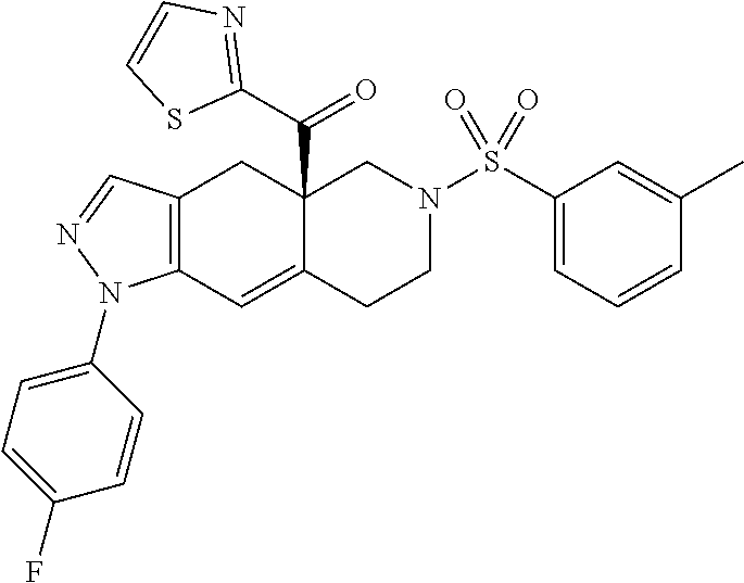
C12=C(C=C3C(C(C4=NC=CS4)=O)(C1)CN(S(C1=CC=CC(C)=C1)(=O)=O)CC3)N(C1=CC=C(F)C=C1)N=C2
